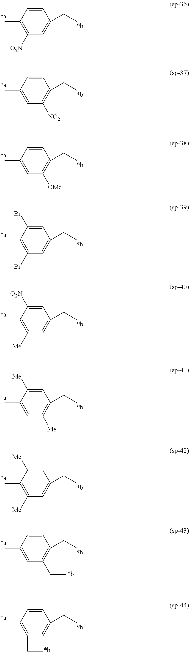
C1=CC(C)=C([O2N])C=C1CC.C1=CC(C)=CC([NO2])=C1CC.C1=CC(C)=CC([OMe])=C1CC.C1=C(Br)C(C)=C(Br)C=C1CC.C1=C([O2N])C(C)=C([Me])C=C1CC.C1=C([Me])C(C)=CC([Me])=C1CC.C1=C([Me])C(C)=C([Me])C=C1CC.C1=CC(C)=CC(CC)=C1CC.C1=CC(C)=C(CC)C=C1CC
